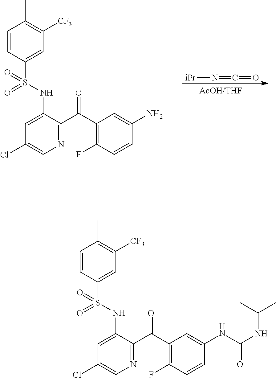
[iPr]N=C=O.C1=CC(S(NC2=CC(Cl)=CN=C2C(C2=C(F)C=CC(N)=C2)=O)(=O)=O)=CC([CF3])=C1C.C1=CC(S(NC2=CC(Cl)=CN=C2C(C2=C(F)C=CC(NC(NC(C)C)=O)=C2)=O)(=O)=O)=CC([CF3])=C1C
